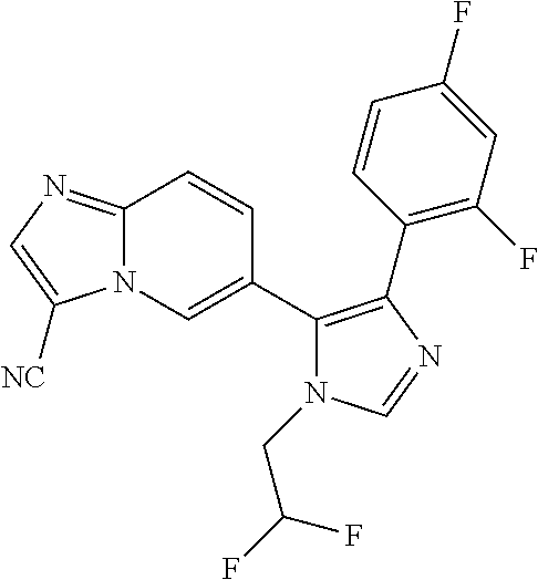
N12C(=NC=C1[NC])C=CC(C1=C(C3=C(F)C=C(F)C=C3)N=CN1CC(F)F)=C2
